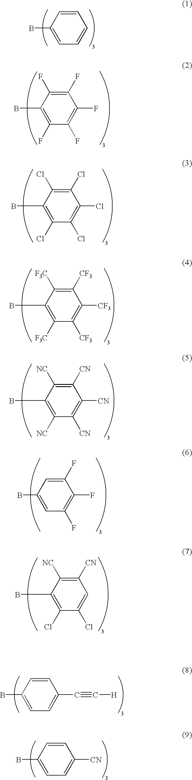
C1=C(B)C=CC=C1.C1(F)=C(B)C(F)=C(F)C(F)=C1F.C1(Cl)=C(B)C(Cl)=C(Cl)C(Cl)=C1Cl.C1([F3C])=C(B)C([F3C])=C([CF3])C([CF3])=C1[CF3].C1([NC])=C(B)C([NC])=C([CN])C([CN])=C1[CN].C1=C(B)C=C(F)C(F)=C1F.C1(Cl)=C(B)C([NC])=C([CN])C=C1Cl.C1=C(B)C=CC(C#C[H])=C1.C1=C(B)C=CC([CN])=C1
